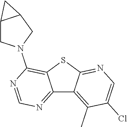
C12=NC=NC(N3CC4C(C3)C4)=C1SC1=NC=C(Cl)C(C)=C21
